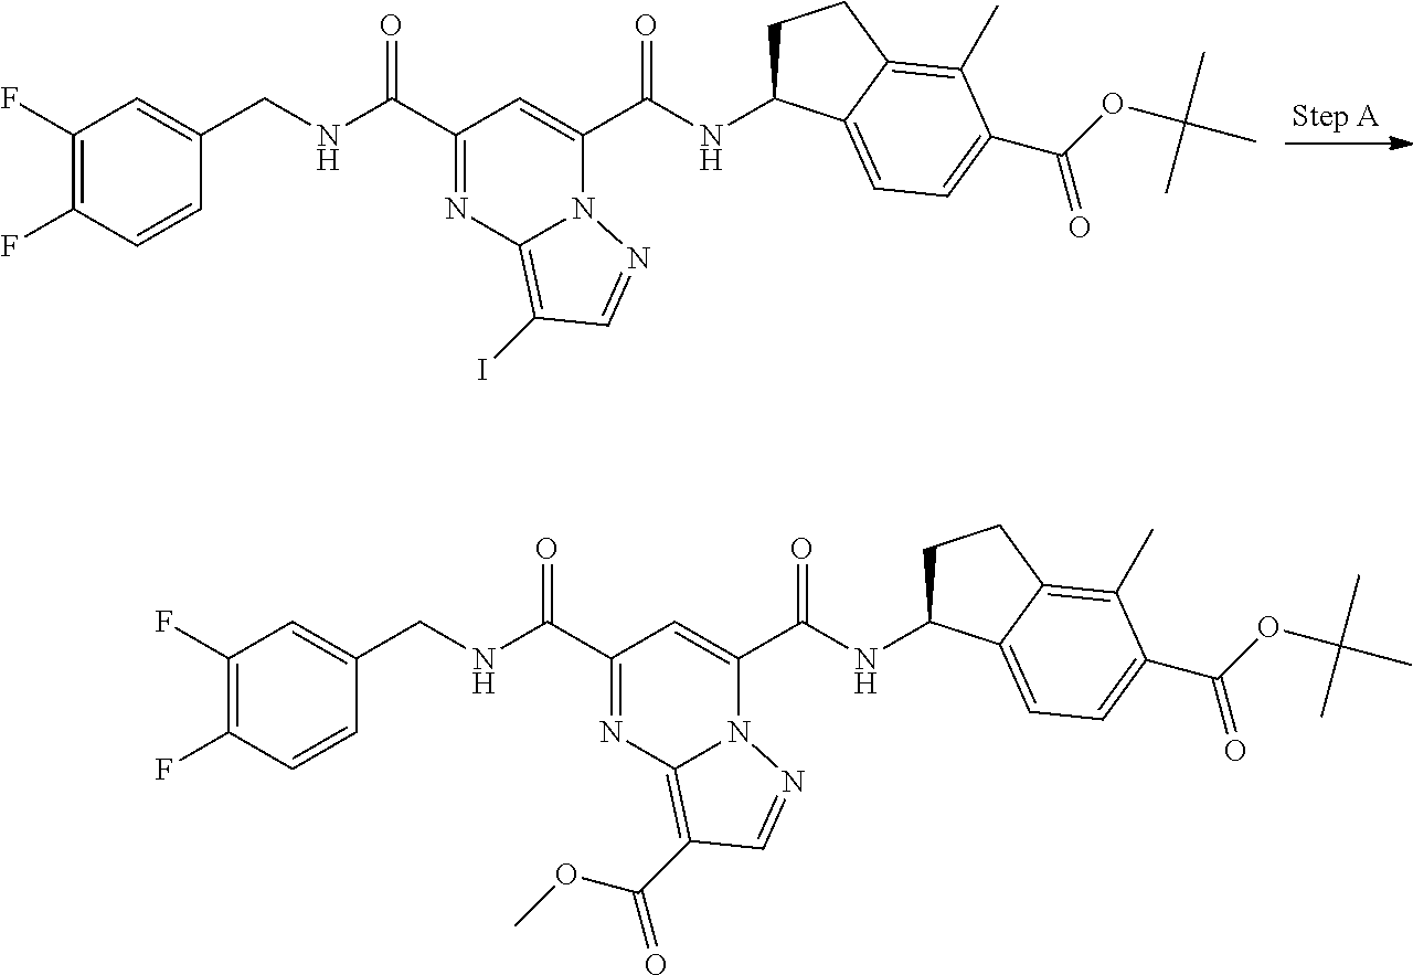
C1(F)=C(F)C=CC(CNC(C2=NC3=C(I)C=NN3C(C(NC3CCC4=C(C)C(C(=O)OC(C)(C)C)=CC=C34)=O)=C2)=O)=C1.C1(F)=C(F)C=CC(CNC(C2=NC3=C(C(=O)OC)C=NN3C(C(NC3CCC4=C(C)C(C(=O)OC(C)(C)C)=CC=C34)=O)=C2)=O)=C1
